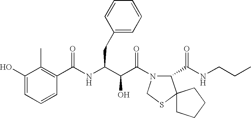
C(NC(C(C(N1C(C(NCCC)=O)C2(SC1)CCCC2)=O)O)CC1=CC=CC=C1)(=O)C1=C(C)C(O)=CC=C1
